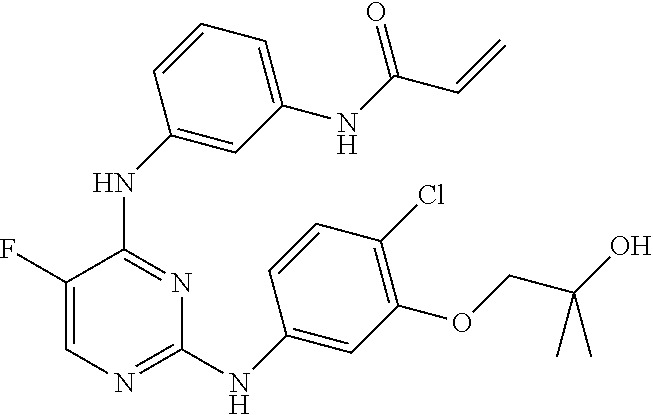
C1=C(F)C(NC2=CC(NC(C=C)=O)=CC=C2)=NC(NC2=CC(OCC(O)(C)C)=C(Cl)C=C2)=N1
